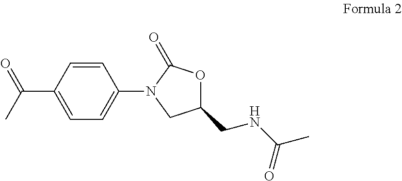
C1=CC(C(C)=O)=CC=C1N1CC(CNC(C)=O)OC1=O
